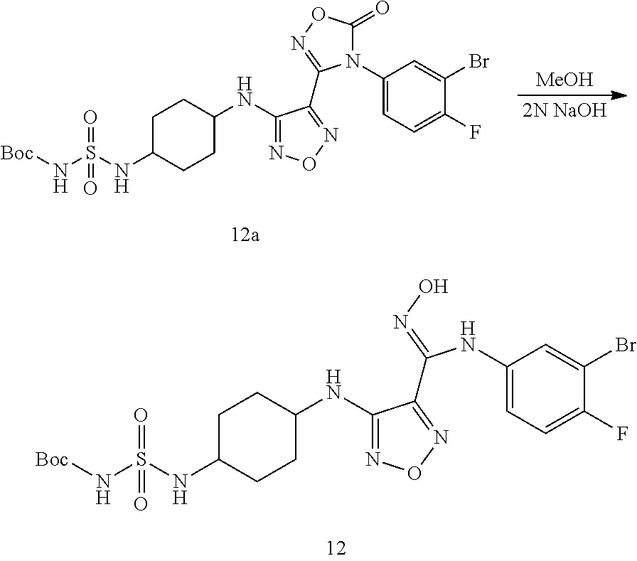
[Boc]NS(NC1CCC(NC2=NON=C2C2=NOC(=O)N2C2=CC=C(F)C(Br)=C2)CC1)(=O)=O.[MeOH].[2N NaOH].[Boc]NS(NC1CCC(NC2=NON=C2C(NC2=CC=C(F)C(Br)=C2)=NO)CC1)(=O)=O
